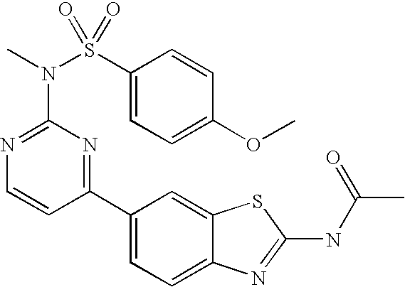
C1(C2=NC(N(S(C3=CC=C(OC)C=C3)(=O)=O)C)=NC=C2)=CC=C2C(=C1)SC(NC(C)=O)=N2
